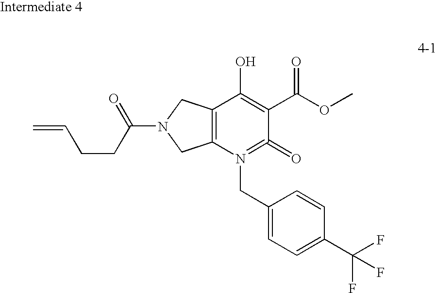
C12=C(CN(C(CCC=C)=O)C1)C(O)=C(C(OC)=O)C(=O)=N2CC1=CC=C(C(F)(F)F)C=C1
